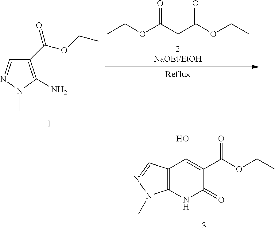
CCOC(CC(OCC)=O)=O.C1(C(OCC)=O)=C(N)N(C)N=C1.C12=C(NC(=O)C(C(OCC)=O)=C1O)N(C)N=C2
